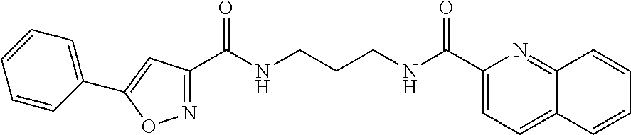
N1=C(C(NCCCNC(C2=CC=C3C(=N2)C=CC=C3)=O)=O)C=C(C2=CC=CC=C2)O1
